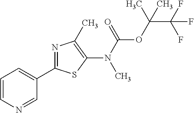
C1(C2=NC(C)=C(N(C(=O)OC(C)(C)C(F)(F)F)C)S2)=CC=CN=C1
